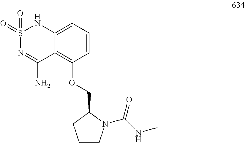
S1(=O)(=O)N=C(N)C2=C(OCC3CCCN3C(NC)=O)C=CC=C2N1
